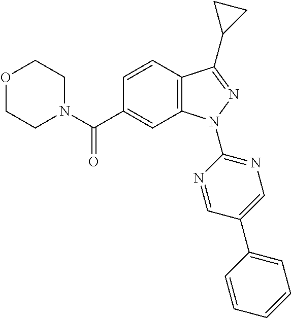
O1CCN(C(C2=CC3=C(C=C2)C(C2CC2)=NN3C2=NC=C(C3=CC=CC=C3)C=N2)=O)CC1
